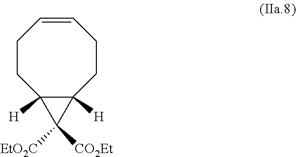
C1CC2([H])C([H])(CCC=C1)C2([EtO2C])[CO2Et]
